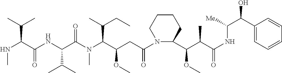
N1(C(CC(C(N(C(C(NC(C(NC)C(C)C)=O)C(C)C)=O)C)C(CC)C)OC)=O)C(C(C(C(NC(C(C2=CC=CC=C2)O)[Me])=O)C)OC)CCCC1
